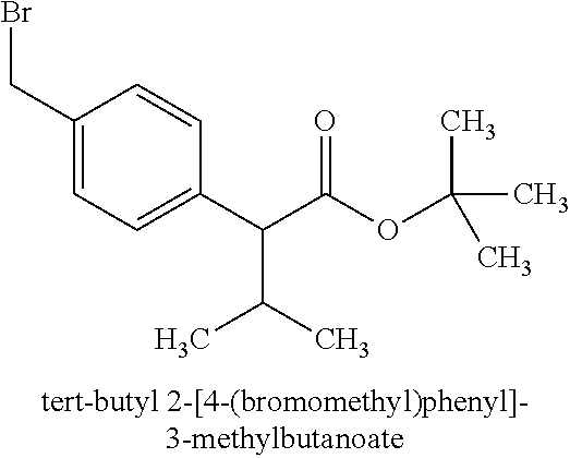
C1(CBr)=CC=C(C(C(OC(C)(C)C)=O)C(C)C)C=C1
